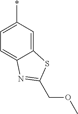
C12=CC(*)=CC=C1N=C(COC)S2
